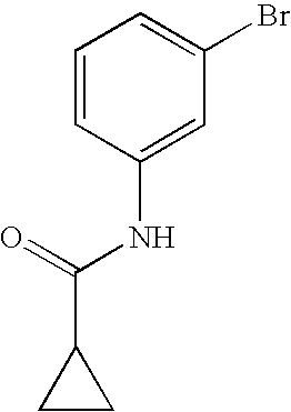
C1=CC(NC(C2CC2)=O)=CC(Br)=C1
